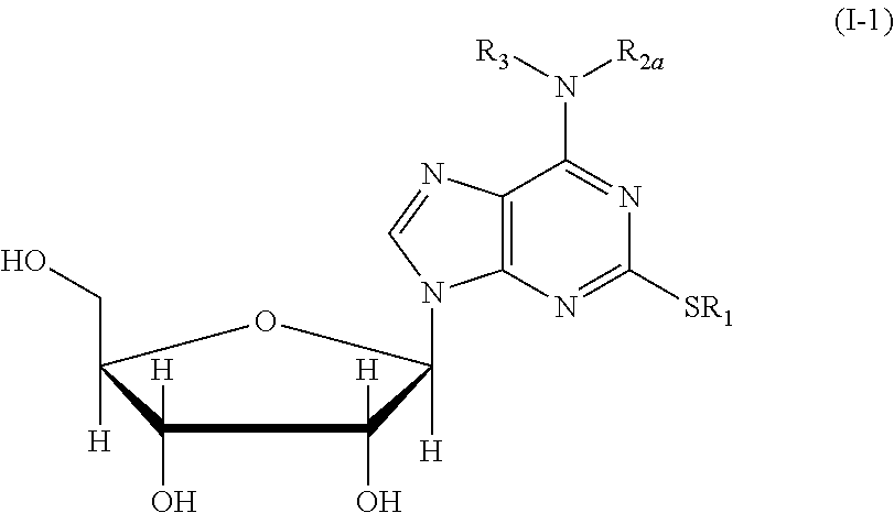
[H]C1(N2C3=C(N=C2)C(N([R2a])[R3])=NC([SR1])=N3)C([H])(O)C([H])(O)C([H])(CO)O1
